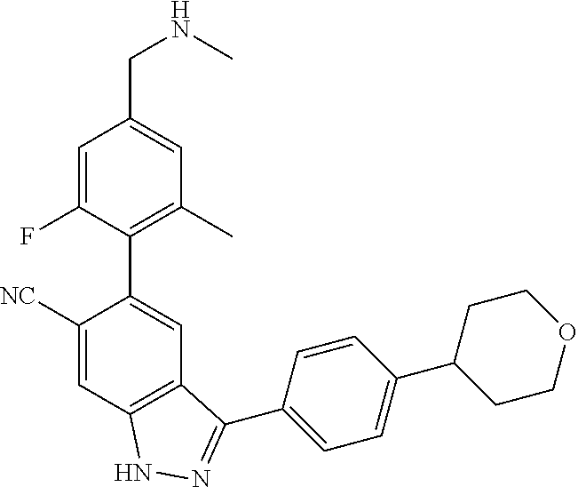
C1([NC])=CC2=C(C=C1C1=C(C)C=C(CNC)C=C1F)C(C1=CC=C(C3CCOCC3)C=C1)=NN2
